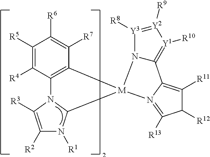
C1([R5])=C([R4])C2=C(C([R7])=C1[R6])[M]1(C3N([R1])C([R2])=C([R3])N23)N2C(=[Y1]([R10])[Y2]([R9])=[Y3]2[R8])C2=C([R11])C([R12])C([R13])=N12
